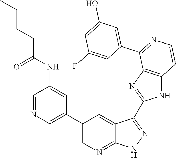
C1=NC=C(C2=CN=C3C(=C2)C(C2=NC4=C(N2)C=CN=C4C2=CC(O)=CC(F)=C2)=NN3)C=C1NC(CCCC)=O
